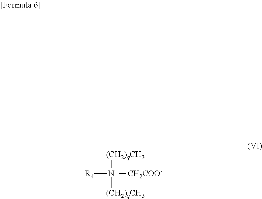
[R4][N+]([CH2COO-])([(CH2)qCH3])[(CH2)qCH3]
